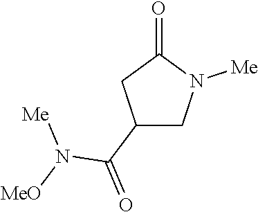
C1N([Me])C(=O)CC1C(=O)N([MeO])[Me]
